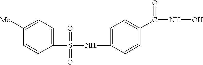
C1([Me])=CC=C(S(=O)(=O)NC2=CC=C(C(NO)=O)C=C2)C=C1
